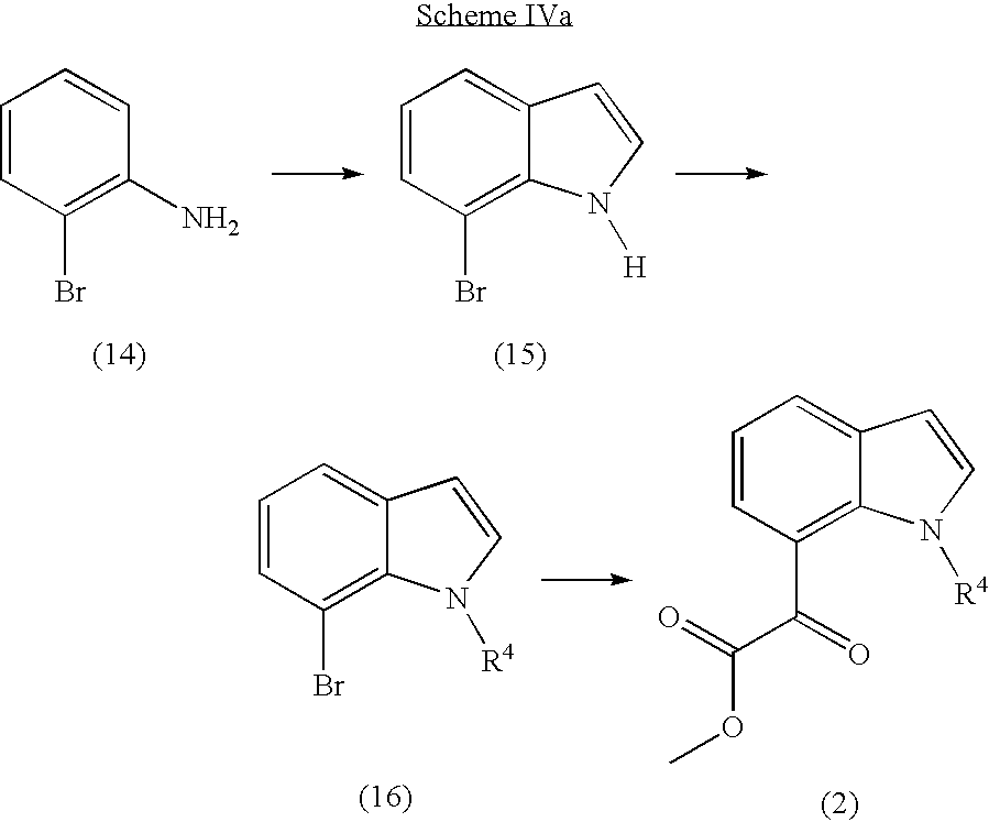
C1=CC(Br)=C(N)C=C1.C1=CC(Br)=C2C(=C1)C=CN2[H].C1=CC(Br)=C2C(=C1)C=CN2[R4].C1=CC(C(=O)C(=O)OC)=C2C(=C1)C=CN2[R4]
